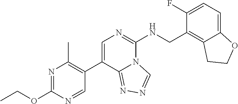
CCOC1=NC(C)=C(C2=CN=C(NCC3=C4C(=CC=C3F)OCC4)N3C2=NN=C3)C=N1
